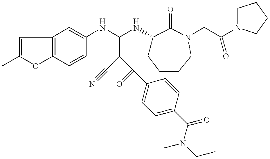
C1=C(C)OC2=C1C=C(NC(NC1CCCCN(CC(N3CCCC3)=O)C1=O)C(C(=O)C1=CC=C(C(N(CC)C)=O)C=C1)C#N)C=C2
